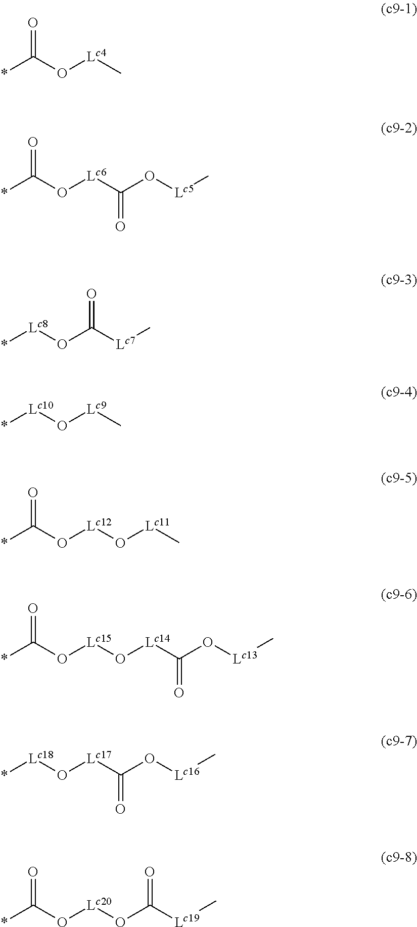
*C(O[Lc4]C)=O.*C(O[Lc6]C(O[Lc5]C)=O)=O.*[Lc8]OC([Lc7]C)=O.*[Lc10]O[Lc9]C.*C(O[Lc12]O[Lc11]C)=O.*C(O[Lc15]O[Lc14]C(O[Lc13]C)=O)=O.*[Lc18]O[Lc17]C(O[Lc16]C)=O.*C(O[Lc20]OC([Lc19]C)=O)=O
